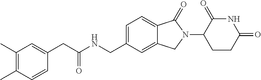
C1(CC(NCC2=CC=C3C(=C2)CN(C2CCC(=O)NC2=O)C3=O)=O)=CC(C)=C(C)C=C1
